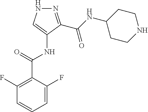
C1=C(F)C(C(=O)NC2=CNN=C2C(NC2CCNCC2)=O)=C(F)C=C1
